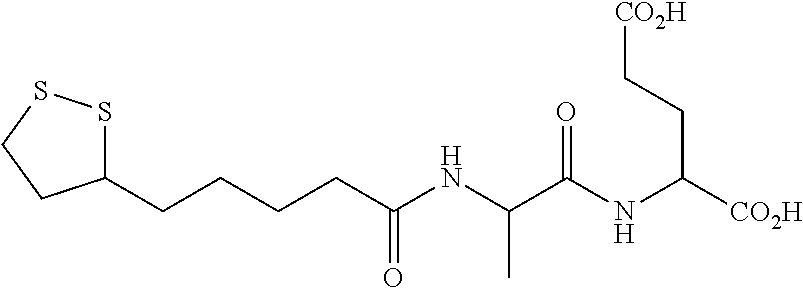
C1(CCCCC(NC(C(NC([CO2H])CC[CO2H])=O)C)=O)SSCC1
